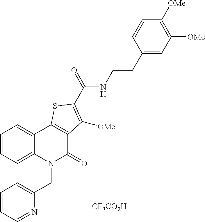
C1=CC=C2C(=C1)C1=C(C(=O)N2CC2=CC=CC=N2)C([OMe])=C(C(NCCC2=CC([OMe])=C([OMe])C=C2)=O)S1.[CF3CO2H]
